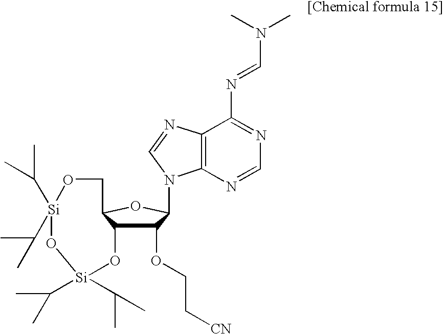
C1(OCC[CN])C2C(OC1N1C3=C(N=C1)C(N=CN(C)C)=NC=N3)CO[Si](C(C)C)(C(C)C)O[Si](C(C)C)(C(C)C)O2
